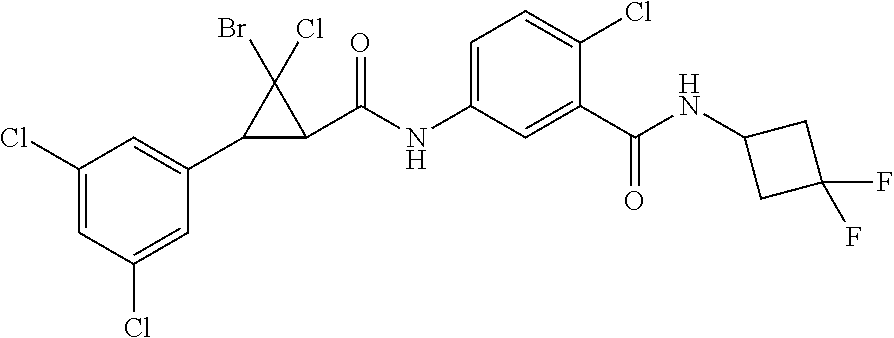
C1(Cl)=CC(Cl)=CC(C2C(C(NC3=CC=C(Cl)C(C(NC4CC(F)(F)C4)=O)=C3)=O)C2(Br)Cl)=C1
